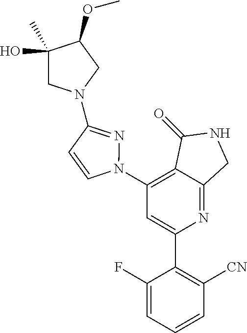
C1(N2N=C(N3CC(O)(C)C(OC)C3)C=C2)=C2C(=NC(C3=C([CN])C=CC=C3F)=C1)CNC2=O
